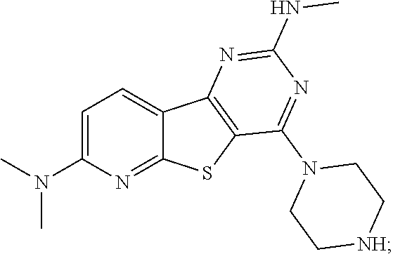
C1=C(N(C)C)N=C2C(=C1)C1=C(S2)C(N2CC[NH]CC2)=NC(NC)=N1
